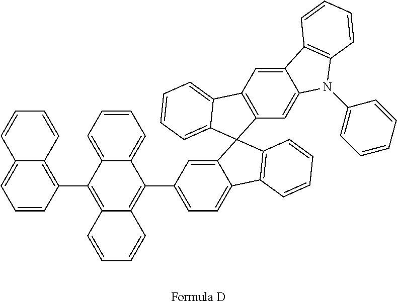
C12=CC=CC(C3=C4C(=C(C5=CC=C6C(=C5)C5(C7=C6C=CC=C7)C6=C(C=C7C(=C6)N(C6=CC=CC=C6)C6=C7C=CC=C6)C6=CC=CC=C65)C5=CC=CC=C35)C=CC=C4)=C1C=CC=C2
